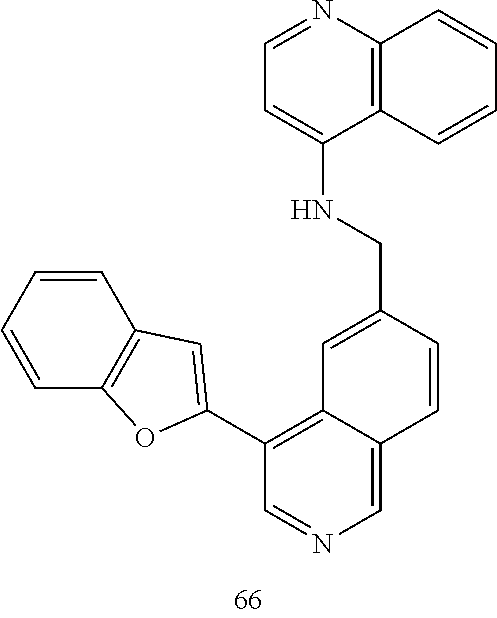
C1=CC=CC2=C1C=C(C1=C3C(=CN=C1)C=CC(CNC1=CC=NC4=C1C=CC=C4)=C3)O2
